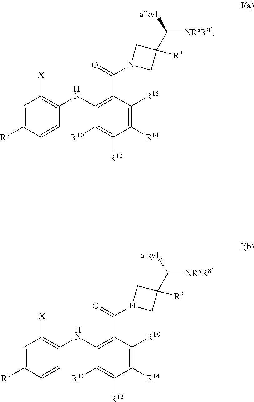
C1=C([R7])C=CC(NC2=C(C(N3CC(C([alkyl])[NR8R8])([R3])C3)=O)C([R16])=C([R14])C([R12])=C2[R10])=C1[X].C1=C([R7])C=CC(NC2=C(C(N3CC(C([alkyl])[NR8R8])([R3])C3)=O)C([R16])=C([R14])C([R12])=C2[R10])=C1[X]
